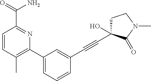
C1=CC(C(=O)N)=NC(C2=CC=CC(C#CC3(O)CCN(C)C3=O)=C2)=C1C
